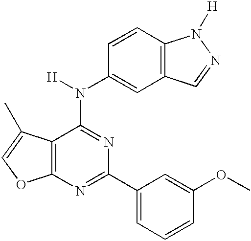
C12=C(N=C(C3=CC=CC(OC)=C3)N=C1N([H])C1=CC3=C(C=C1)N([H])N=C3)OC=C2C
